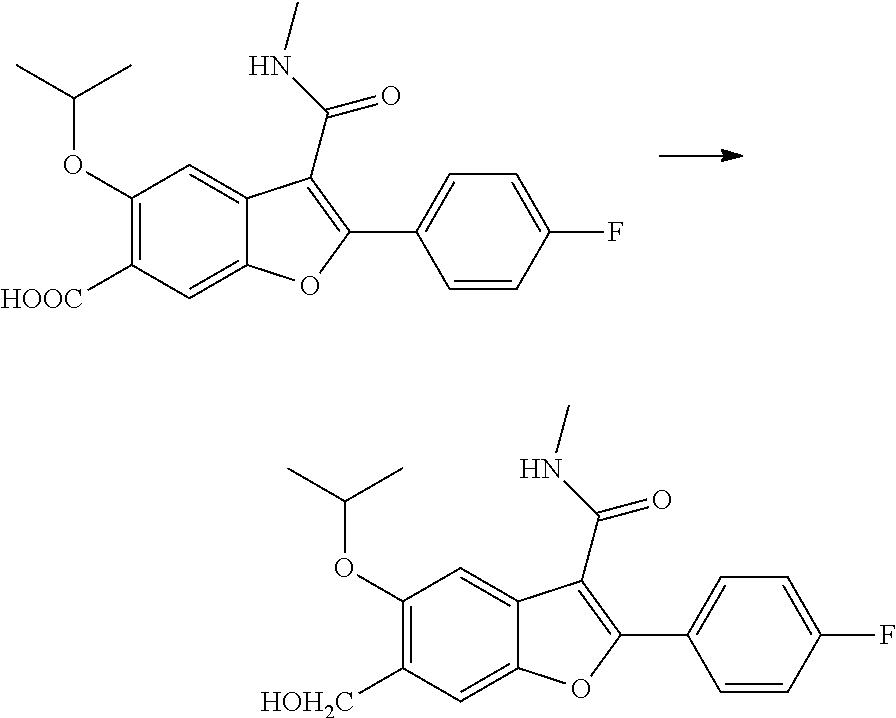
C1(OC(C)C)=C([HOH2C])C=C2C(=C1)C(C(=O)NC)=C(C1=CC=C(F)C=C1)O2.C1(OC(C)C)=C([HOOC])C=C2C(=C1)C(C(=O)NC)=C(C1=CC=C(F)C=C1)O2
